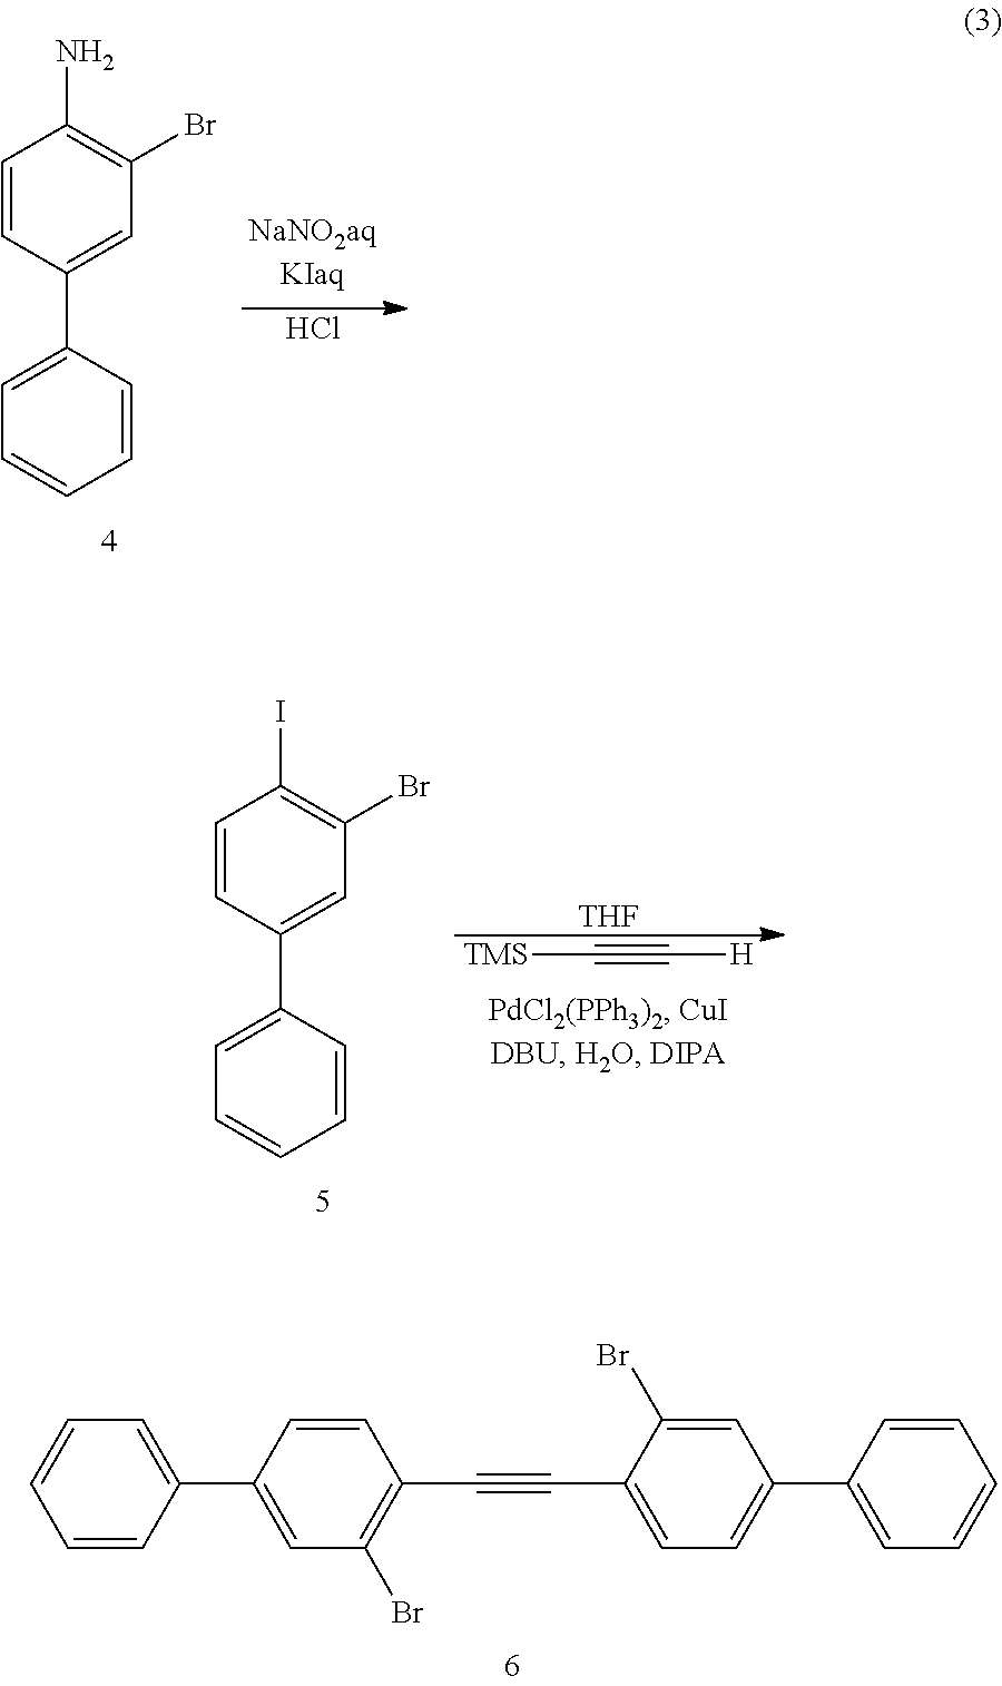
C1=C(C2=CC(Br)=C(C#CC3=CC=C(C4=CC=CC=C4)C=C3Br)C=C2)C=CC=C1.C1=CC(C2=CC=CC=C2)=CC(Br)=C1N.Cl.C1=CC(C2=CC=CC=C2)=CC(Br)=C1I.[TMS]C#C[H].[THF]
